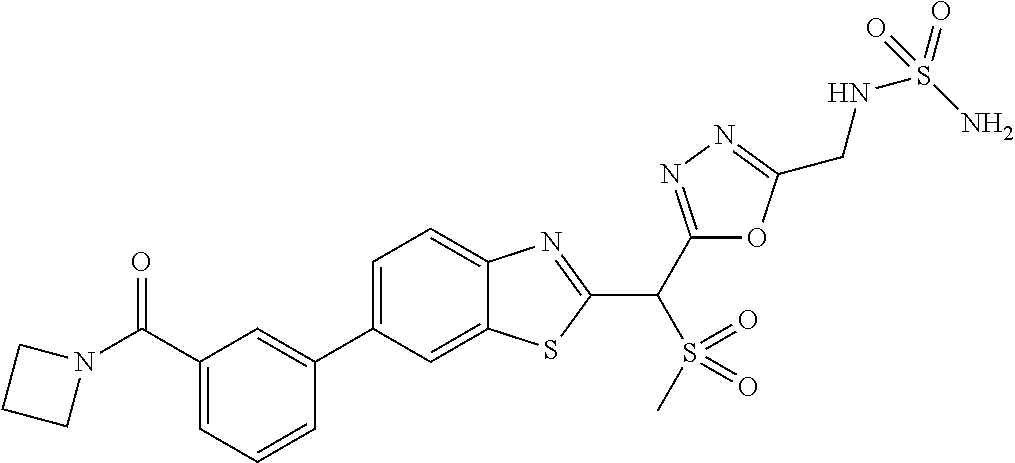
C1(C2=CC(C(N3CCC3)=O)=CC=C2)=CC=C2C(=C1)SC(C(C1=NN=C(CNS(=O)(N)=O)O1)S(=O)(=O)C)=N2
